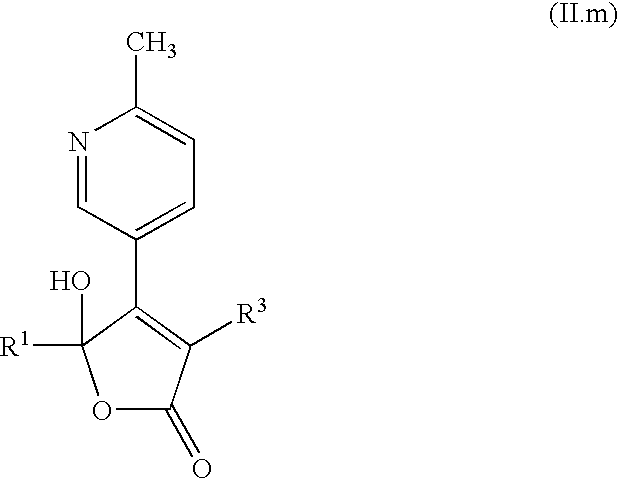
O1C(=O)C([R3])=C(C2=CC=C(C)N=C2)C1([R1])O
